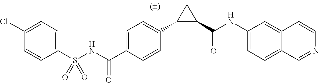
C1=C(C(NS(C2=CC=C(Cl)C=C2)(=O)=O)=O)C=CC(C2C(C(NC3=CC=C4C=NC=CC4=C3)=O)C2)=C1
